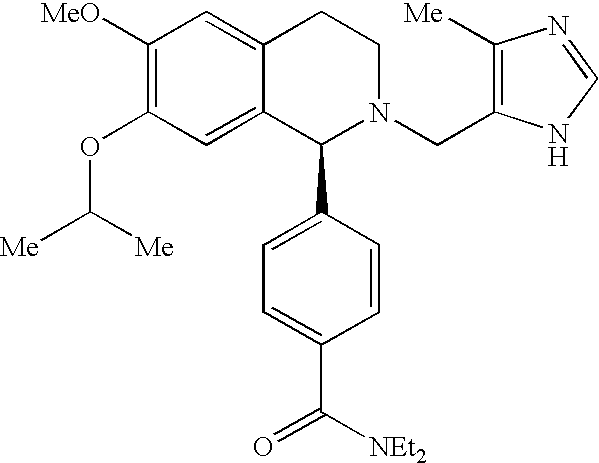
C1([MeO])=C(OC([Me])[Me])C=C2C(=C1)CCN(CC1=C([Me])N=CN1)C2C1=CC=C(C([NEt2])=O)C=C1
